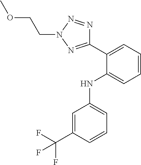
C1=C(C(F)(F)F)C=CC=C1NC1=CC=CC=C1C1=NN(CCOC)N=N1
